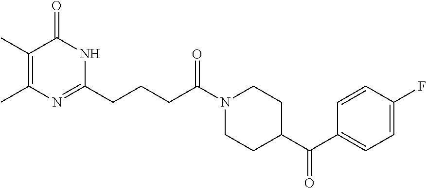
N1(C(CCCC2=NC(C)=C(C)C(=O)N2)=O)CCC(C(=O)C2=CC=C(F)C=C2)CC1
